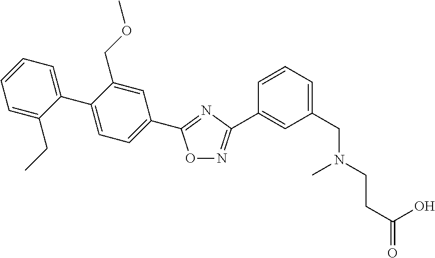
C1=C(CC)C(C2=CC=C(C3=NC(C4=CC(CN(CCC(=O)O)C)=CC=C4)=NO3)C=C2COC)=CC=C1
